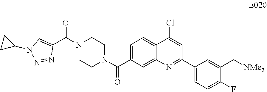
C1=C(C(N2CCN(C(=O)C3=CN(C4CC4)N=N3)CC2)=O)C=C2C(=C1)C(Cl)=CC(C1=CC=C(F)C(C[NMe2])=C1)=N2
